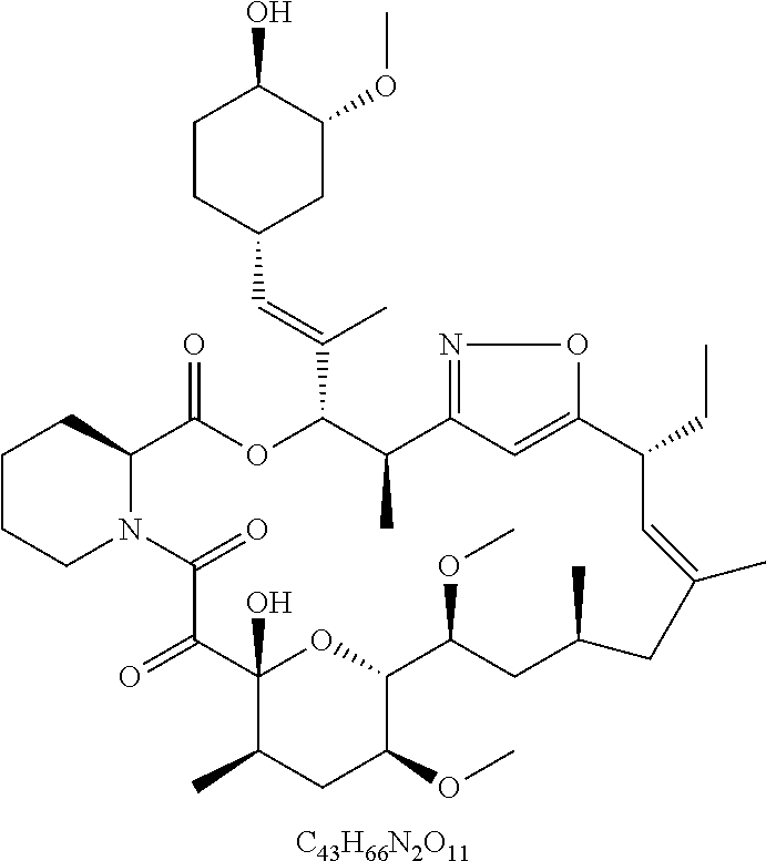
[C43H66N2O11].C1CCN2C(C1)C(=O)OC(C(=CC1CC(OC)C(O)CC1)C)C(C)C1=NOC(=C1)C(CC)C=C(C)CC(C)CC(OC)C1OC(O)(C(=O)C2=O)C(C)CC1OC
